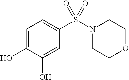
C1=C(O)C(O)=CC(S(N2CCOCC2)(=O)=O)=C1
